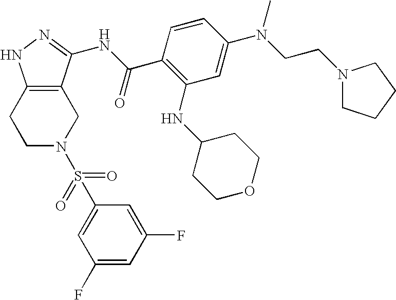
C1C2=C(CCN1S(C1=CC(F)=CC(F)=C1)(=O)=O)NN=C2NC(C1=C(NC2CCOCC2)C=C(N(CCN2CCCC2)C)C=C1)=O
